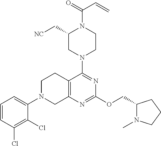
C1(C[NC])CN(C2=NC(OCC3N(C)CCC3)=NC3=C2CCN(C2=CC=CC(Cl)=C2Cl)C3)CCN1C(=O)C=C
